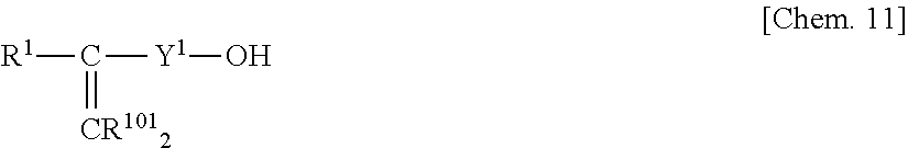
[R1]C(=[CR1012])[Y1]O
